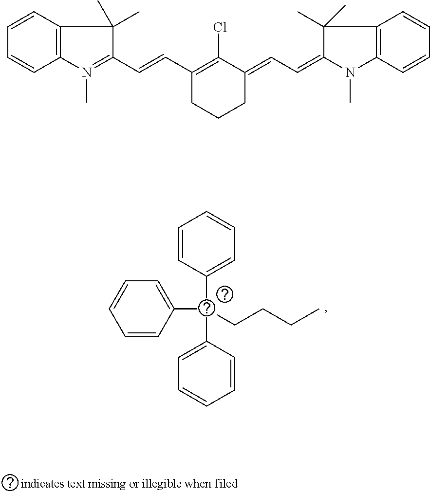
C1=CC(C(C2=CC=CC=C2)(C2=CC=CC=C2)CCCC)=CC=C1.C1=CC2=C(C=C1)N(C)=C(C=CC1=C(Cl)C(=CC=C3C(C)(C)C4=C(C=CC=C4)N3C)CCC1)C2(C)C
